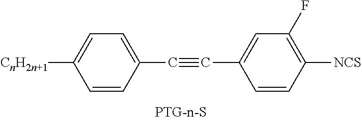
[CnH2n+1]C1=CC=C(C#CC2=CC(F)=C([NCS])C=C2)C=C1
